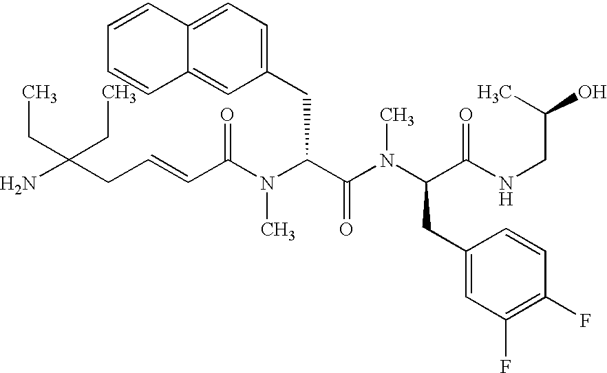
NC(CC=CC(N(C(C(N(C(CC1=CC(F)=C(F)C=C1)C(NCC(O)C)=O)C)=O)CC1=CC=C2C(=C1)C=CC=C2)C)=O)(CC)CC
